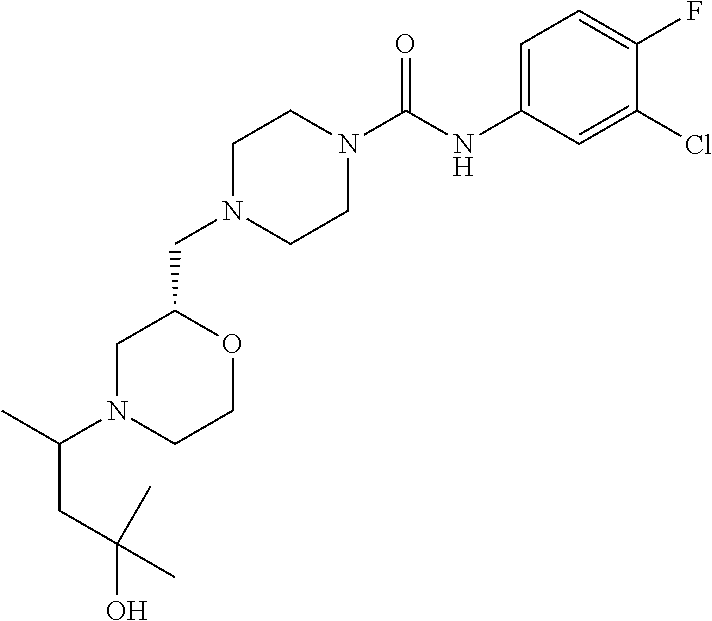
C1N(CC2OCCN(C(CC(O)(C)C)C)C2)CCN(C(NC2=CC=C(F)C(Cl)=C2)=O)C1
